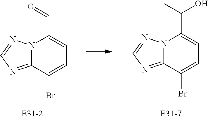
C1(Br)=CC=C(C=O)N2C1=NC=N2.C1(Br)=CC=C(C(C)O)N2C1=NC=N2
